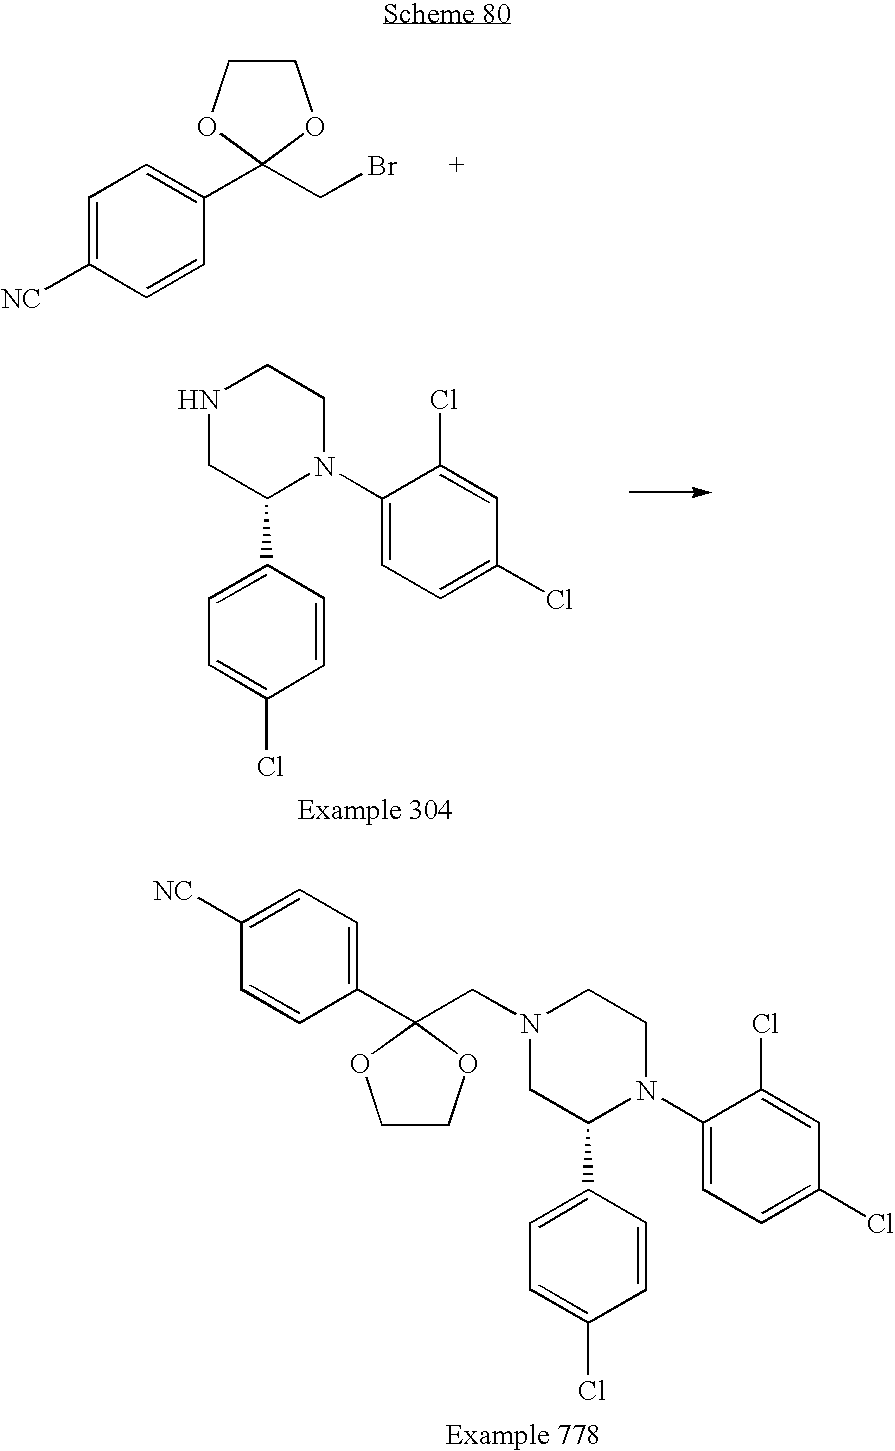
N1(C2=CC=C(Cl)C=C2Cl)CCN(CC2(C3=CC=C([NC])C=C3)OCCO2)CC1C1=CC=C(Cl)C=C1.C1COC(C2=CC=C([NC])C=C2)(CBr)O1.N1(C2=CC=C(Cl)C=C2Cl)CCNCC1C1=CC=C(Cl)C=C1
